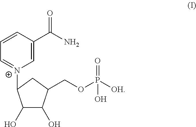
C1(O)C(O)C(COP([OH])(=O)O)CC1[N+]1=CC=CC(C(N)=O)=C1
